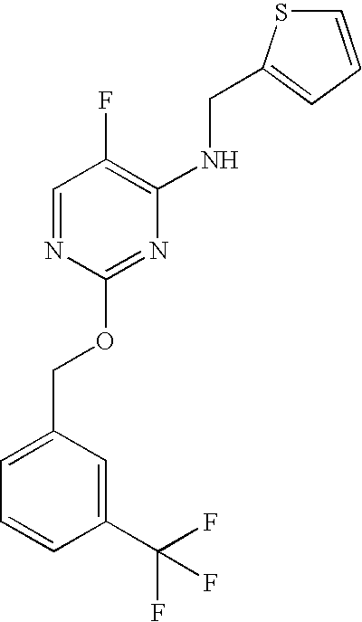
C1(C(F)(F)F)=CC(COC2=NC(NCC3=CC=CS3)=C(F)C=N2)=CC=C1
